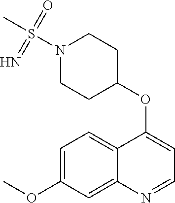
C1=C(OC)C=C2C(=C1)C(OC1CCN(S(C)(=O)=N)CC1)=CC=N2
